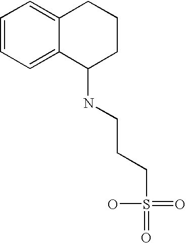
C1=CC=C2C(=C1)CCCC2NCCCS(O)(=O)=O
